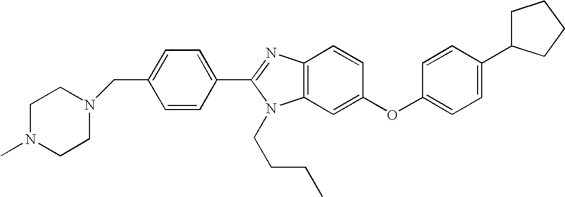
C1=C(CN2CCN(C)CC2)C=CC(C2=NC3=C(N2CCCC)C=C(OC2=CC=C(C4CCCC4)C=C2)C=C3)=C1
